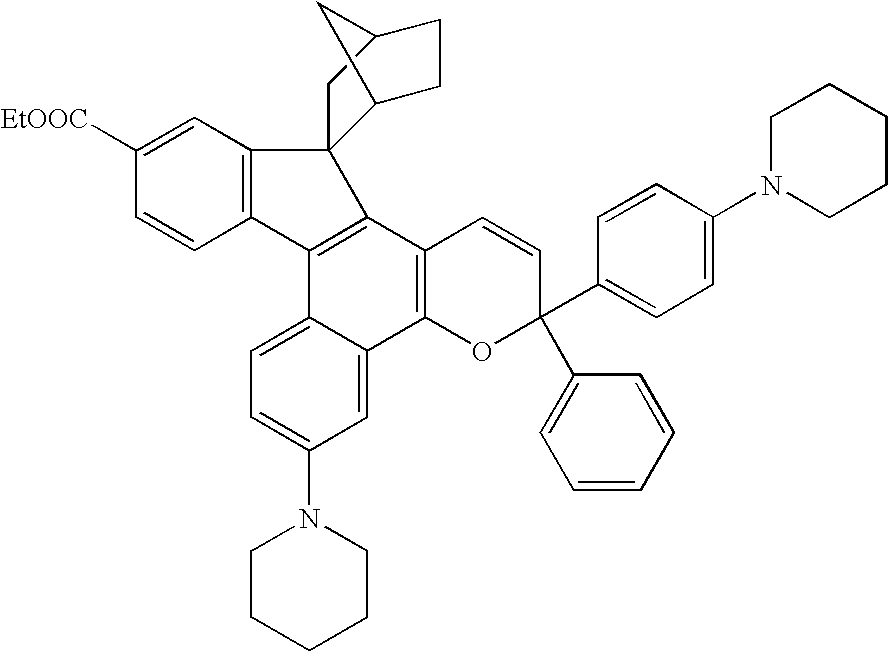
C1([EtOOC])=CC2=C(C=C1)C1=C(C3=C(C4=CC(N5CCCCC5)=CC=C14)OC(C1=CC=C(N4CCCCC4)C=C1)(C1=CC=CC=C1)C=C3)C21C2CCC(C1)C2
